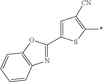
C1=C(C2=NC3=C(O2)C=CC=C3)SC(*)=C1[CN]
